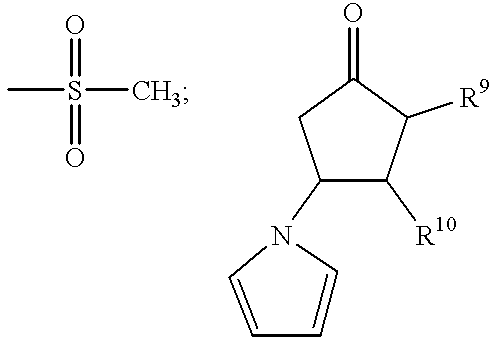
CS(=O)(=O)C.C1(N2C=CC=C2)C([R10])C([R9])C(=O)C1
